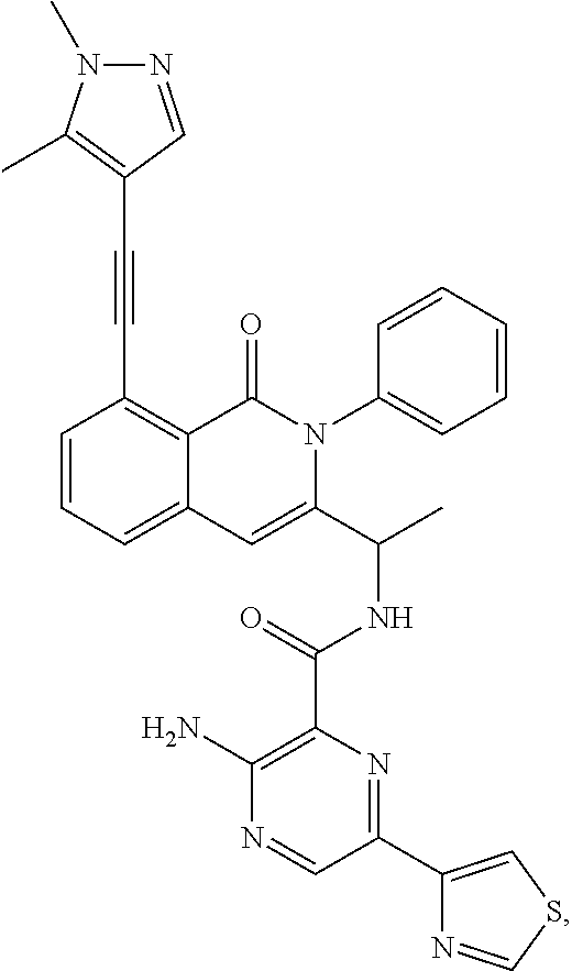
C12=CC=CC(C#CC3=C(C)N(C)N=C3)=C1C(=O)N(C1=CC=CC=C1)C(C(C)NC(C1=C(N)N=CC(C3=CSC=N3)=N1)=O)=C2
